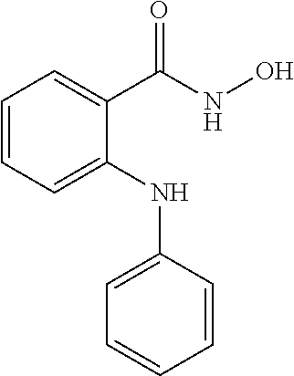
C1=CC=C(C(NO)=O)C(NC2=CC=CC=C2)=C1
